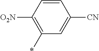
C1(*)=C([O2N])C=CC([CN])=C1
